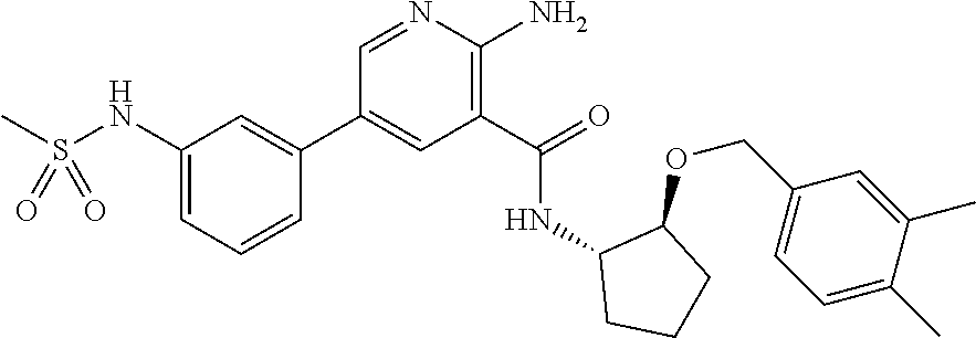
N1=CC(C2=CC(NS(C)(=O)=O)=CC=C2)=CC(C(=O)NC2CCCC2OCC2=CC=C(C)C(C)=C2)=C1N
